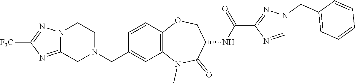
C(C1=CC=CC=C1)N1N=C(C(NC2C(=O)N(C)C3=C(C=CC(CN4CCN5C(=NC([F3C])=N5)C4)=C3)OC2)=O)N=C1
